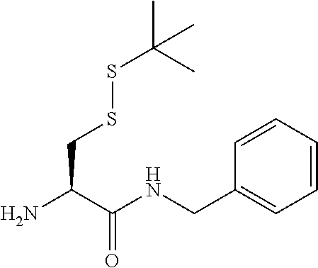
NC(C(NCC1=CC=CC=C1)=O)CSSC(C)(C)C
